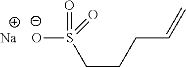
C(CCC=C)S(=O)([O-])=O.[Na]
